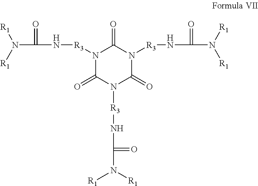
N(C(=O)N[R3]N1C(=O)N([R3]NC(=O)N([R1])[R1])C(=O)N([R3]NC(=O)N([R1])[R1])C1=O)([R1])[R1]
